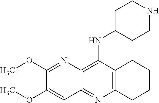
C12=C(C(NC3CCNCC3)=C3C(=N1)C=C(OC)C(OC)=N3)CCCC2
